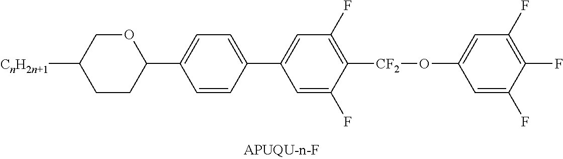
C1(C2OCC([CnH2n+1])CC2)=CC=C(C2=CC(F)=C([CF2]OC3=CC(F)=C(F)C(F)=C3)C(F)=C2)C=C1
